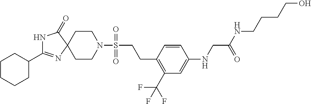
C1CN(S(CCC2=C(C(F)(F)F)C=C(NCC(NCCCCO)=O)C=C2)(=O)=O)CCC12N=C(C1CCCCC1)NC2=O
